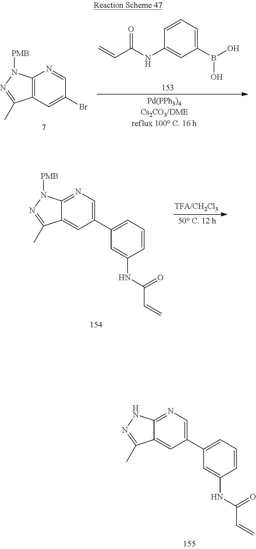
C=CC(NC1=CC(B(O)O)=CC=C1)=O.C12=C(C=C(Br)C=N1)C(C)=NN2[PMB].C12=NC=C(C3=CC=CC(NC(=O)C=C)=C3)C=C1C(C)=NN2[PMB].C12=NC=C(C3=CC=CC(NC(=O)C=C)=C3)C=C1C(C)=NN2
